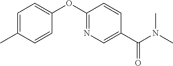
C1=C(C)C=CC(OC2=NC=C(C(N(C)C)=O)C=C2)=C1
